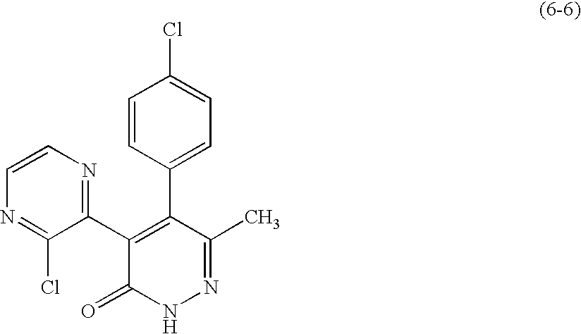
C1(C2=C(C3=CC=C(Cl)C=C3)C(C)=NNC2=O)=NC=CN=C1Cl
